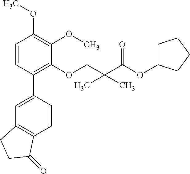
C1=CC(C2=CC3=C(C=C2)C(=O)CC3)=C(OCC(C(OC2CCCC2)=O)(C)C)C(OC)=C1OC
